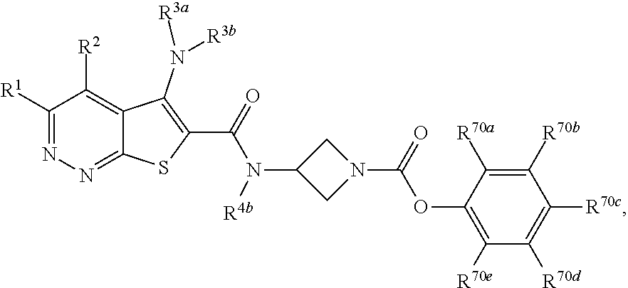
C1([R1])=NN=C2C(=C1[R2])C(N([R3a])[R3b])=C(C(N(C1CN(C(OC3=C([R70e])C([R70d])=C([R70c])C([R70b])=C3[R70a])=O)C1)[R4b])=O)S2
